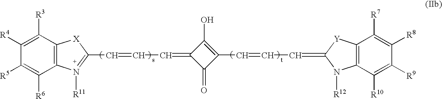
C12=C(C([R3])=C([R4])C([R5])=C1[R6])[X]C(C=CC=C1C(=O)C(C=CC=C3N([R12])C4=C([Y]3)C([R7])=C([R8])C([R9])=C4[R10])=C1O)=[N+]2[R11]
